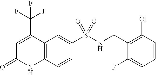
C1(S(=O)(=O)NCC2=C(Cl)C=CC=C2F)=CC2=C(C=C1)NC(=O)C=C2C(F)(F)F
